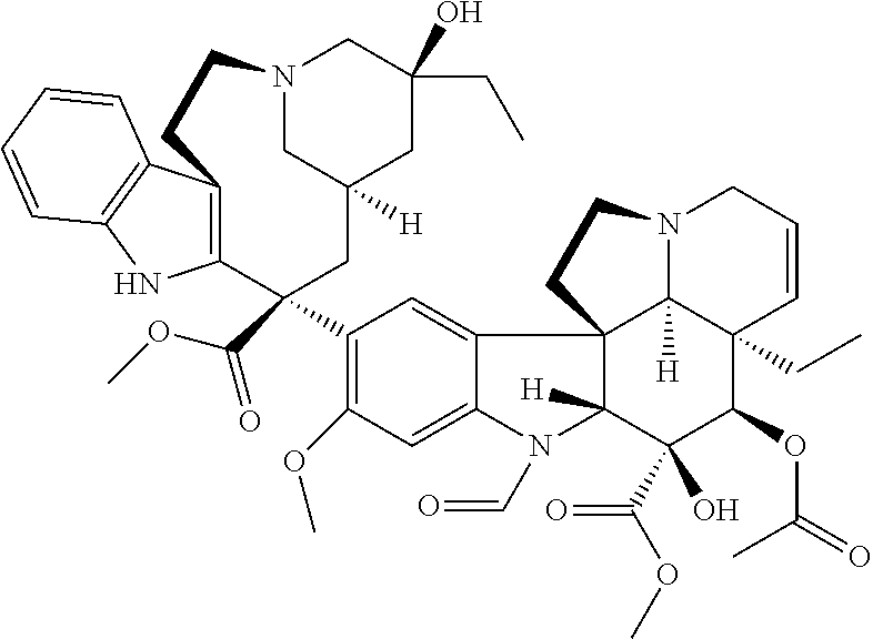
C1(C2(C(=O)OC)CC3([H])CN(CC(CC)(O)C3)CCC3=C2NC2=C3C=CC=C2)=C(OC)C=C2C(=C1)C13C([H])(N2C=O)C(C(OC)=O)(O)C(OC(=O)C)C2(CC)C1([H])N(CC=C2)CC3
